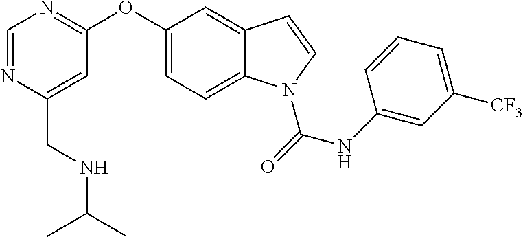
C(C1=CC(OC2=CC=C3C(=C2)C=CN3C(=O)NC2=CC([CF3])=CC=C2)=NC=N1)NC(C)C
